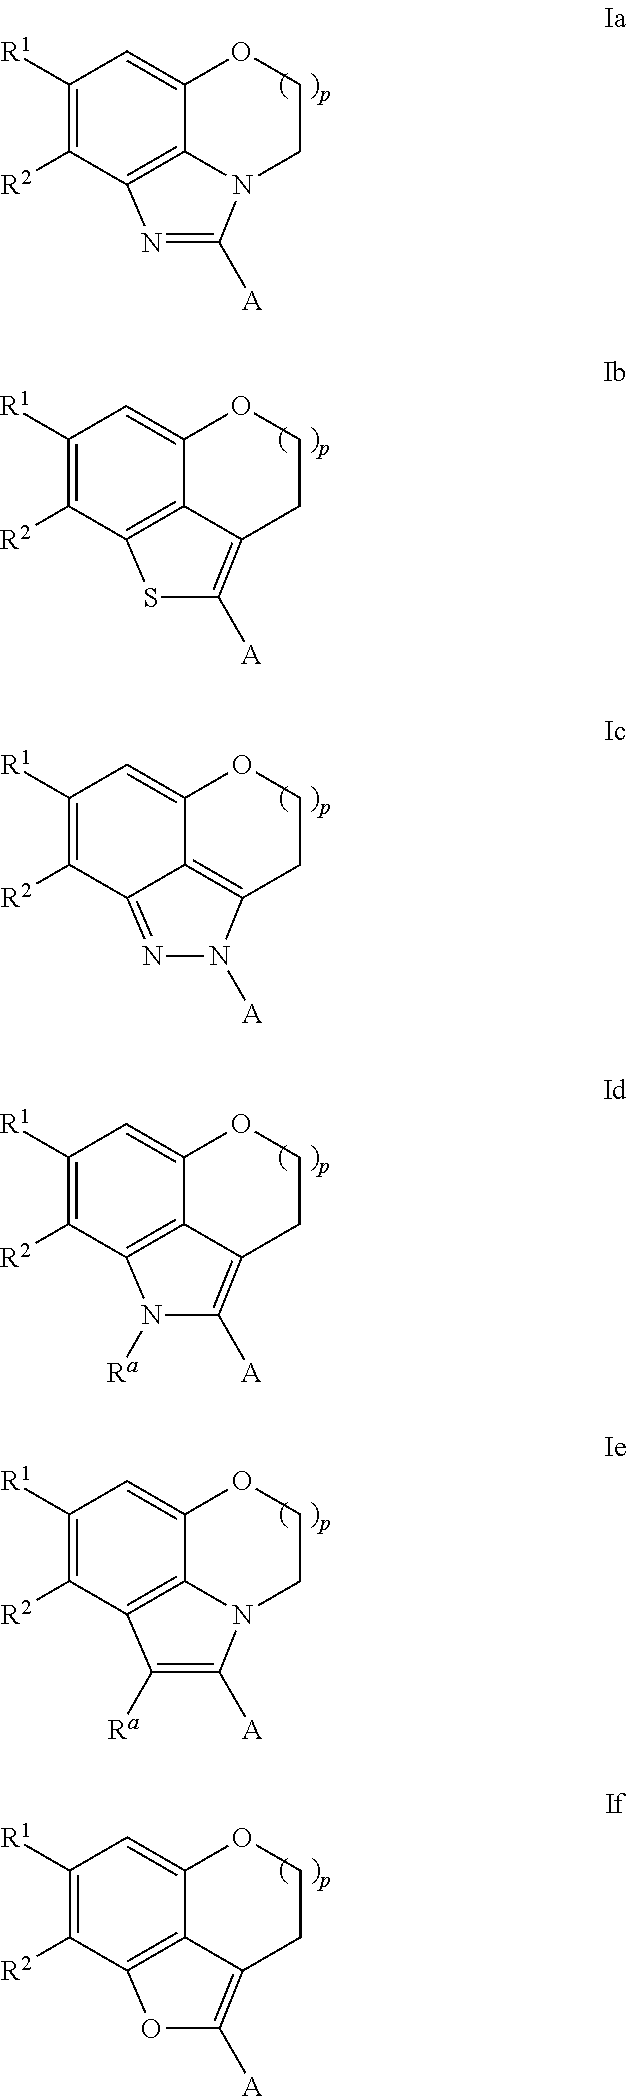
C1([R1])=C([R2])C2=C3C(=C1)OCCN3C([A])=N2.C1([R1])=C([R2])C2=C3C(=C1)OCCC3=C([A])S2.C1([R1])=C([R2])C2=NN([A])C3=C2C(=C1)OCC3.C1([R1])=C([R2])C2=C3C(=C1)OCCC3=C([A])N2[Ra].C1([R1])=C([R2])C2=C3C(=C1)OCCN3C([A])=C2[Ra].C1([R1])=C([R2])C2=C3C(=C1)OCCC3=C([A])O2
